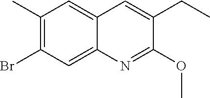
C1(C)=C(Br)C=C2C(=C1)C=C(CC)C(OC)=N2
